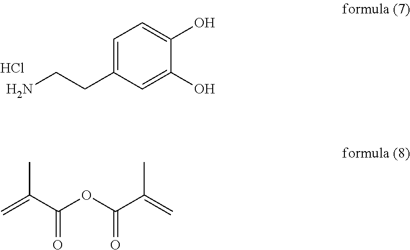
C1=C(CCN)C=C(O)C(O)=C1.Cl.CC(C(OC(C(=C)C)=O)=O)=C
